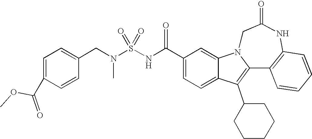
C1(C(NS(N(CC2=CC=C(C(=O)OC)C=C2)C)(=O)=O)=O)=CC=C2C(=C1)N1C(=C2C2CCCCC2)C2=C(NC(=O)C1)C=CC=C2
